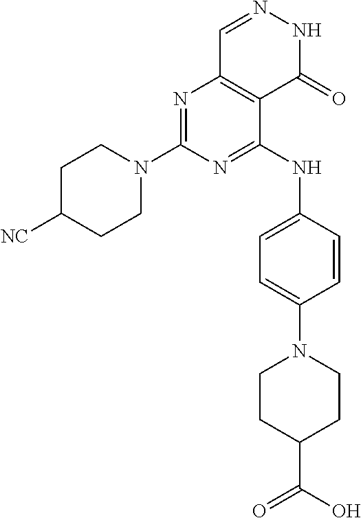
N1=C(N2CCC([NC])CC2)N=C(NC2=CC=C(N3CCC(C(O)=O)CC3)C=C2)C2=C1C=NNC2=O
